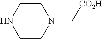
C1NCCN(C[CO2H])C1
